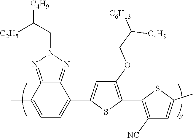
C1=C(C)C2=NN(CC([C2H5])[C4H9])N=C2C(C2=CC(OCC([C4H9])[C6H13])=C(C3=C([NC])C=C(C)S3)S2)=C1
